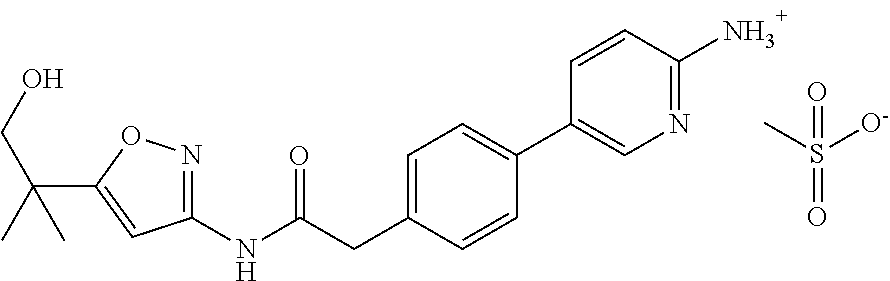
N(C(CC1=CC=C(C2=CN=C(N)C=C2)C=C1)=O)C1=NOC(C(C)(C)CO)=C1.O=S(=O)(C)[O-]
